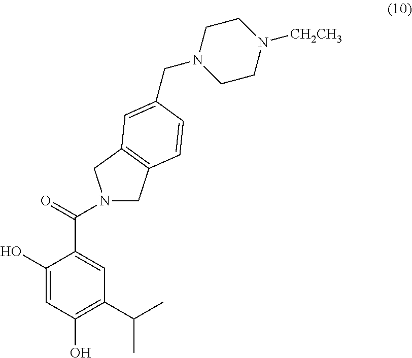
N1(C(=O)C2=CC(C(C)C)=C(O)C=C2O)CC2=C(C1)C=C(CN1CCN([CH2CH3])CC1)C=C2
